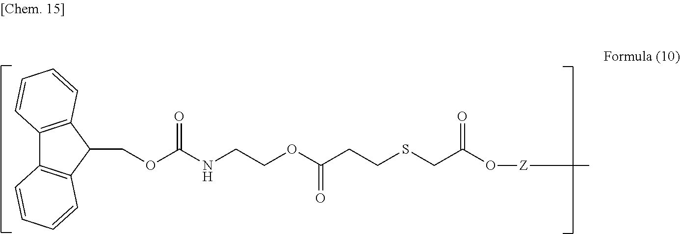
C12=C(C(COC(NCCOC(CCSCC(O[Z]CC)=O)=O)=O)C3=C1C=CC=C3)C=CC=C2
